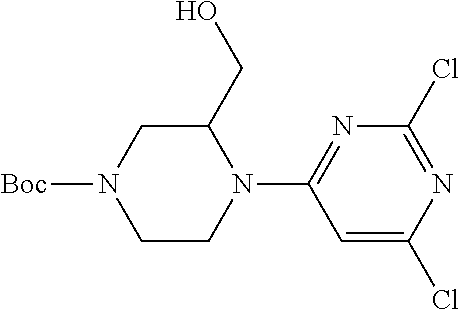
C1(CO)CN([Boc])CCN1C1=NC(Cl)=NC(Cl)=C1
